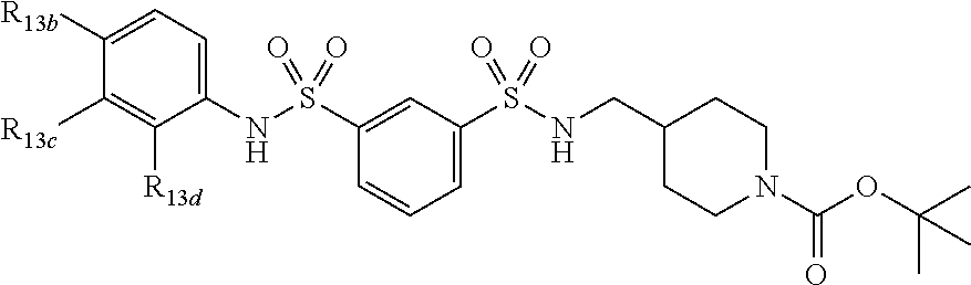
C1([R13b])=CC=C(NS(C2=CC(S(NCC3CCN(C(OC(C)(C)C)=O)CC3)(=O)=O)=CC=C2)(=O)=O)C([R13d])=C1[R13c]
